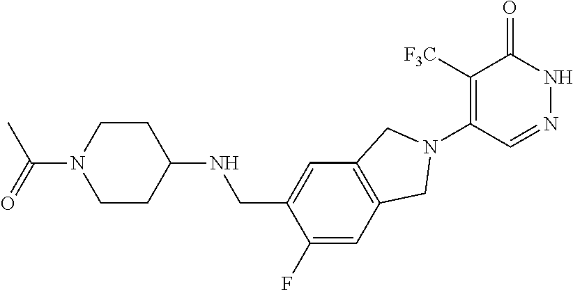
C12=C(C=C(CNC3CCN(C(=O)C)CC3)C(F)=C1)CN(C1=C([F3C])C(=O)NN=C1)C2
